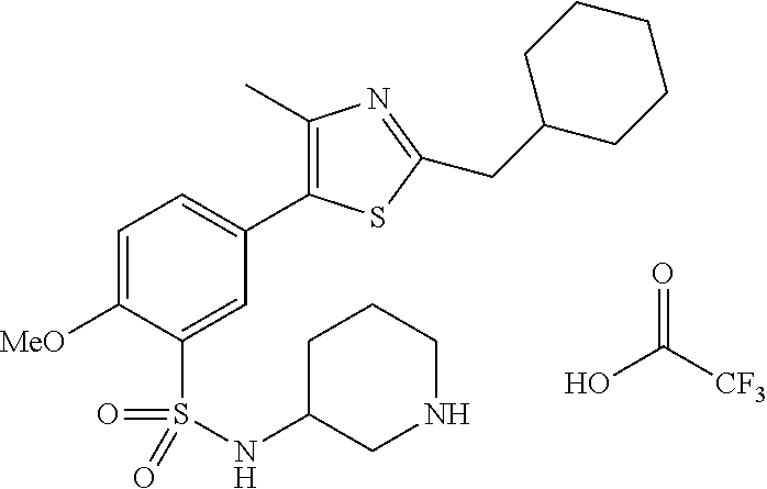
OC([CF3])=O.C1=C([MeO])C(S(=O)(=O)NC2CNCCC2)=CC(C2=C(C)N=C(CC3CCCCC3)S2)=C1
